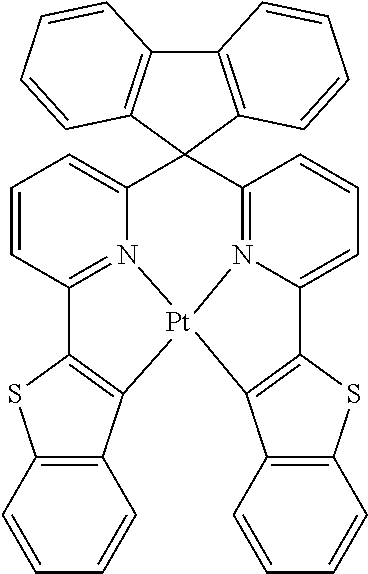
C1=CC2=C(C=C1)C1=C(S2)C2=N3C(=CC=C2)C2(C4=N5C(=CC=C4)C4=C(C6=C(C=CC=C6)S4)[Pt]135)C1=C(C3=C2C=CC=C3)C=CC=C1
